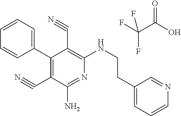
C1(C2=C(C#N)C(N)=NC(NCCC3=CC=CN=C3)=C2C#N)=CC=CC=C1.FC(C(O)=O)(F)F
